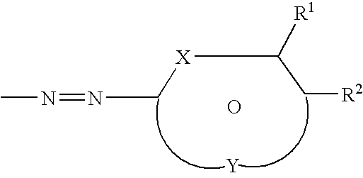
[Y].CN=NC[X]C(C[R2])[R1].O
